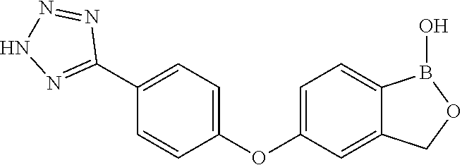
C1(C2=NNN=N2)=CC=C(OC2=CC=C3C(=C2)COB3O)C=C1
